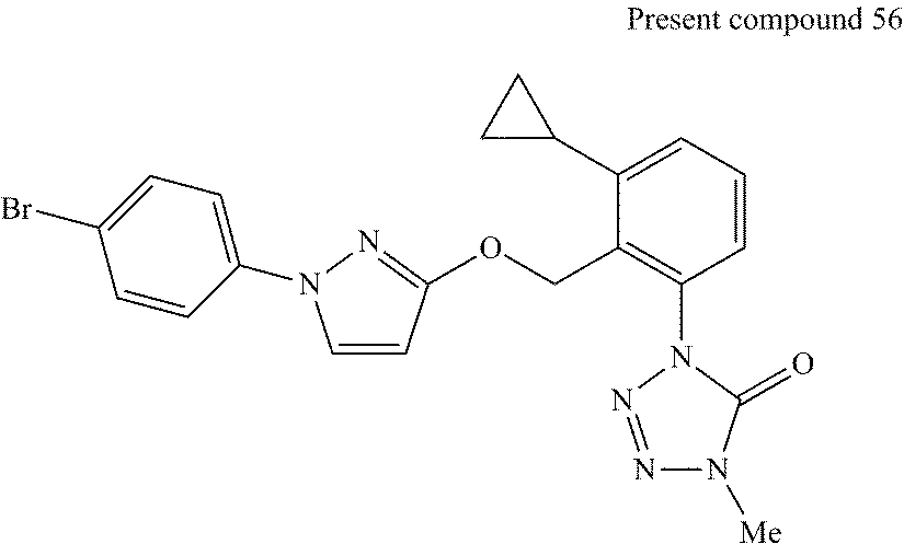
C1=CC(OCC2=C(N3N=NN([Me])C3=O)C=CC=C2C2CC2)=NN1C1=CC=C(Br)C=C1
